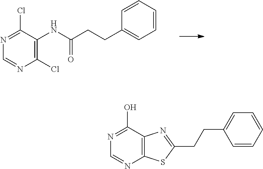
C1(Cl)=C(NC(CCC2=CC=CC=C2)=O)C(Cl)=NC=N1.C12=C(C(O)=NC=N1)N=C(CCC1=CC=CC=C1)S2
